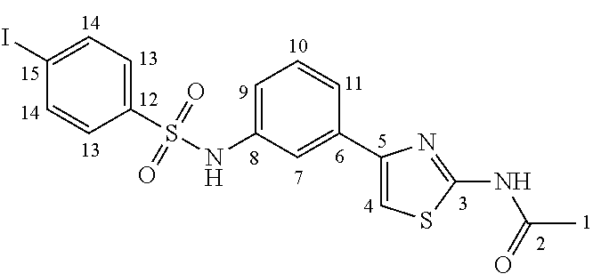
C1=C(NS(C2=CC=C(I)C=C2)(=O)=O)C=C(C2=CSC(NC(C)=O)=N2)C=C1
